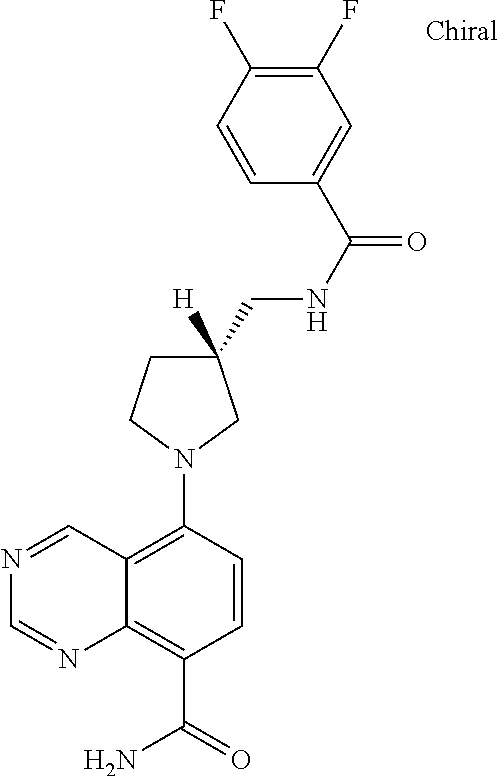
C1(F)=C(F)C=CC(C(NCC2([H])CN(C3=C4C(=C(C(=O)N)C=C3)N=CN=C4)CC2)=O)=C1
